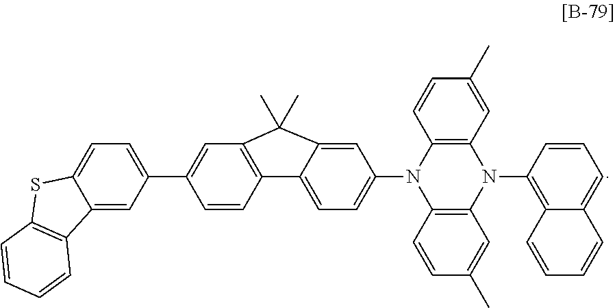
C1(C2=CC3=C(C=C2)C2=CC=C(N4C5=C(C=C(C)C=C5)N(C5=C6C(=CC=C5)C=CC=C6)C5=C4C=CC(C)=C5)C=C2C3(C)C)=CC=C2C(=C1)C1=C(C=CC=C1)S2
